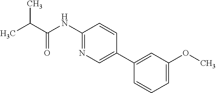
CC(C)C(=O)NC1=NC=C(C2=CC(OC)=CC=C2)C=C1
